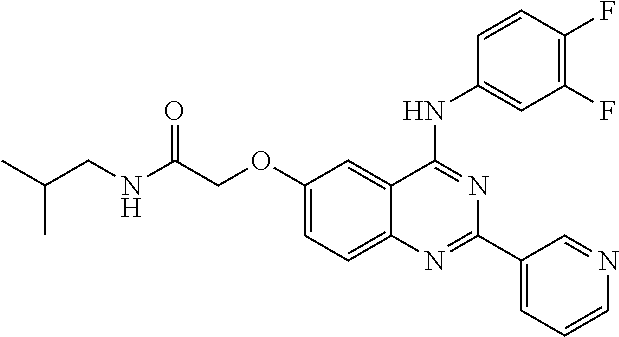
C12=CC=C(OCC(NCC(C)C)=O)C=C1C(NC1=CC(F)=C(F)C=C1)=NC(C1=CC=CN=C1)=N2
